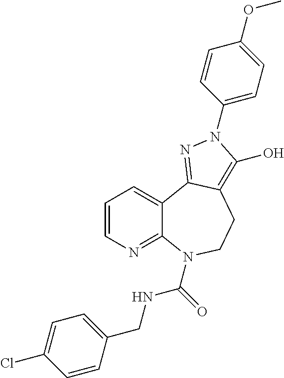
C1=CN=C2C(=C1)C1=NN(C3=CC=C(OC)C=C3)C(O)=C1CCN2C(NCC1=CC=C(Cl)C=C1)=O
